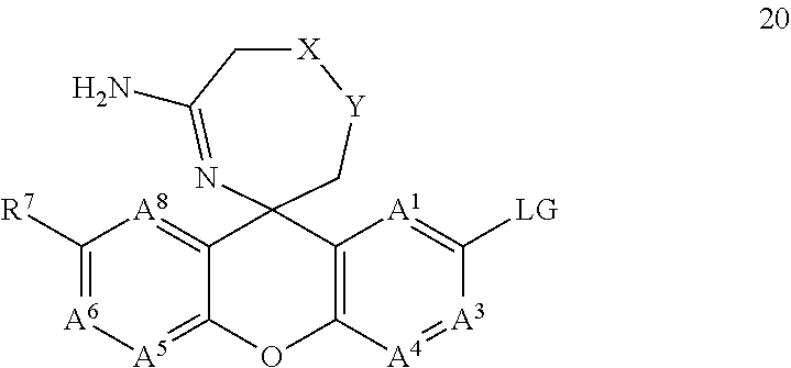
C1([R7])=[A6][A5]=C2C(=[A8]1)C1(C3=C(O2)[A4]=[A3]C([LG])=[A1]3)C[Y][X]CC(N)=N1
